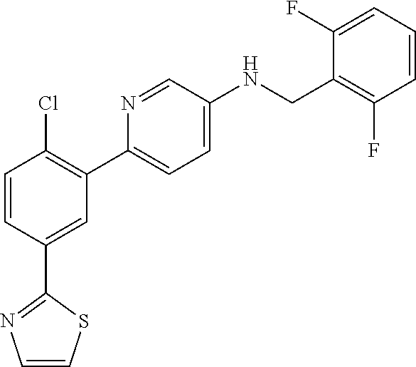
C1=CC(C2=NC=CS2)=CC(C2=CC=C(NCC3=C(F)C=CC=C3F)C=N2)=C1Cl
